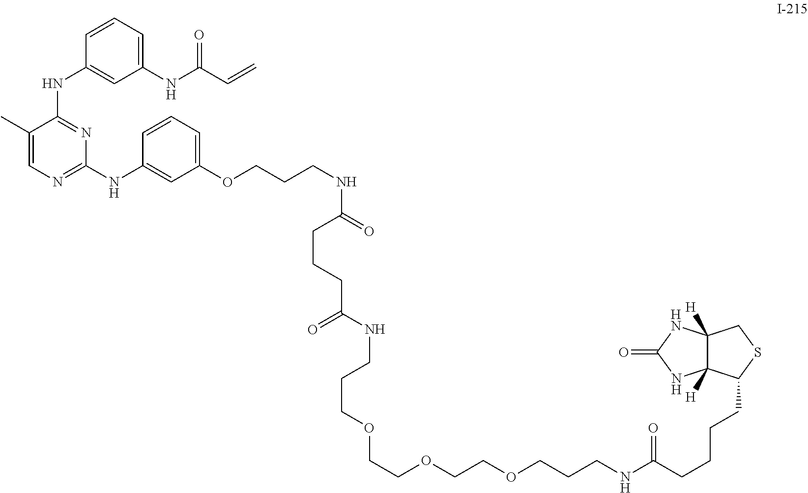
C1=CC=C(OCCCNC(=O)CCCC(NCCCOCCOCCOCCCNC(CCCCC2C3([H])C([H])(NC(=O)N3)CS2)=O)=O)C=C1NC1=NC=C(C)C(NC2=CC(NC(C=C)=O)=CC=C2)=N1
